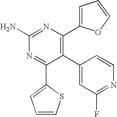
C1(C2=C(C3=CC=CO3)N=C(N)N=C2C2=CC=CS2)=CC(F)=NC=C1
